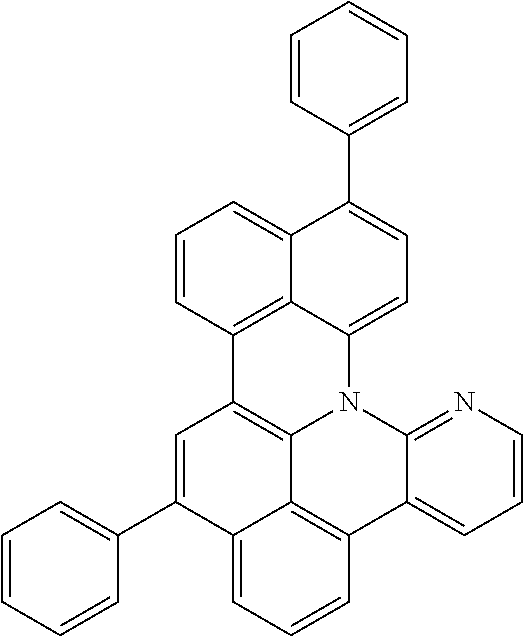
C1=CC(C2=CC=C3C4=C(C=CC=C24)C2=C4N3C3=NC=CC=C3C3=C4C(=CC=C3)C(C3=CC=CC=C3)=C2)=CC=C1
